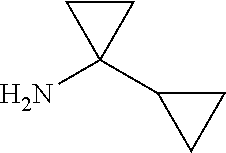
NC1(C2CC2)CC1
